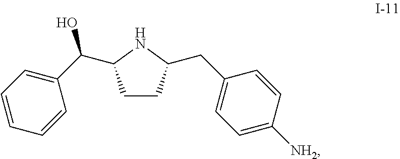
C1CC(CC2=CC=C([NH2])C=C2)NC1C(C1=CC=CC=C1)O
